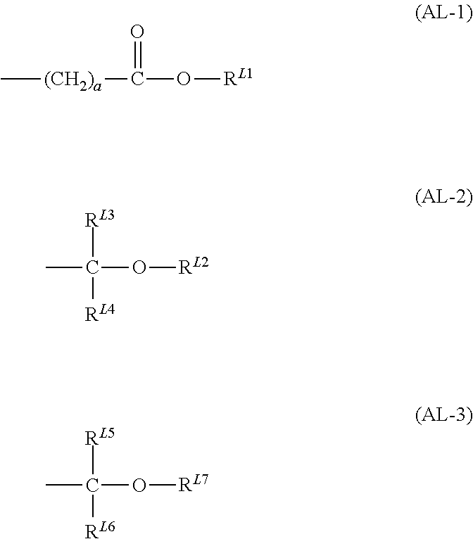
C[(CH2)a]C(=O)O[RL1].C([RL3])(O[RL2])([RL4])C.C([RL5])(O[RL7])([RL6])C
